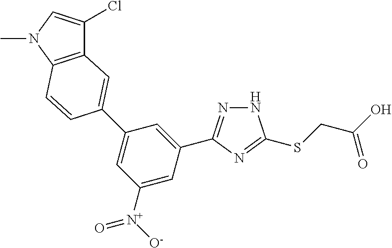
N1N=C(C2=CC(C3=CC4=C(N(C)C=C4Cl)C=C3)=CC([N+]([O-])=O)=C2)N=C1SCC(O)=O
